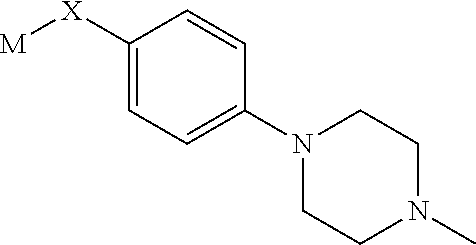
[M][X]C1=CC=C(N2CCN(C)CC2)C=C1
